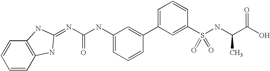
N(C(NC1=CC=CC(C2=CC=CC(S(=O)(=O)NC(C)C(=O)O)=C2)=C1)=O)=C1NC2=C(C=CC=C2)N1
